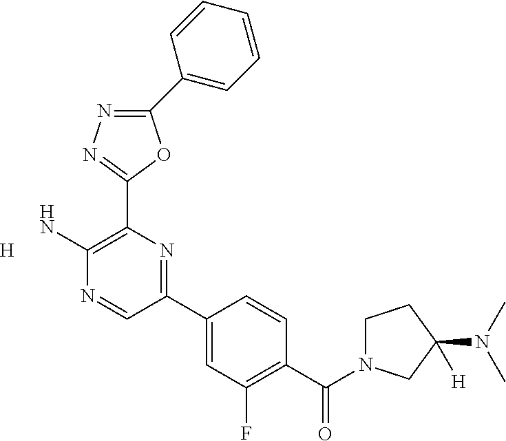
[H].C1(C2=CC=CC=C2)=NN=C(C2=C(N)N=CC(C3=CC(F)=C(C(=O)N4CCC([H])(N(C)C)C4)C=C3)=N2)O1
